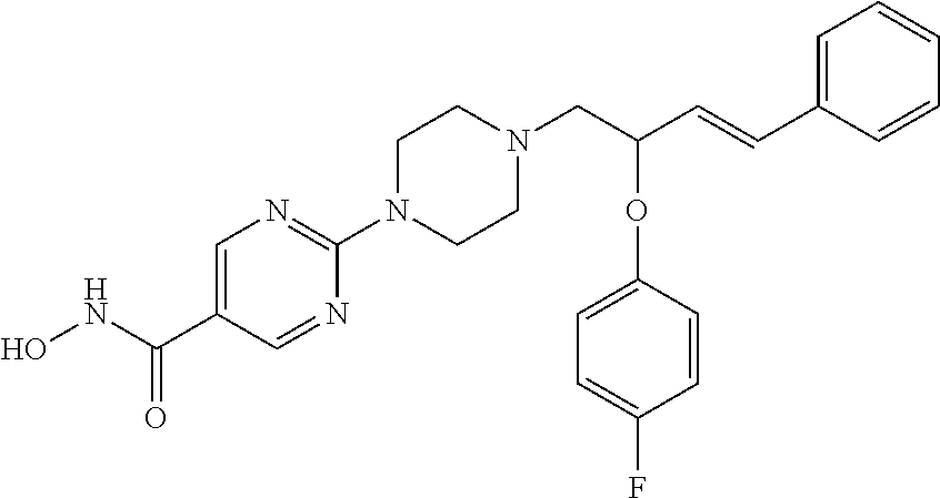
ONC(C1=CN=C(N2CCN(CC(C=CC3=CC=CC=C3)OC3=CC=C(F)C=C3)CC2)N=C1)=O
